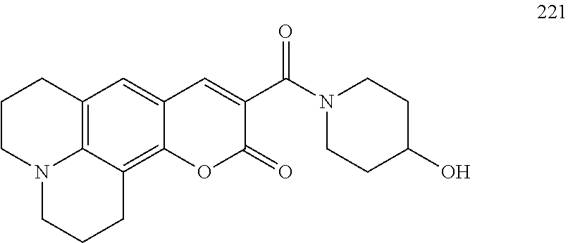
C12=C3C(=C4C(=C1)C=C(C(N1CCC(O)CC1)=O)C(=O)O4)CCCN3CCC2
